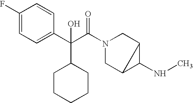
C1(F)=CC=C(C(C(N2CC3C(NC)C3C2)=O)(C2CCCCC2)O)C=C1
